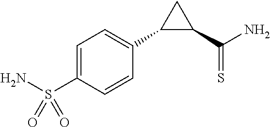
C1(C2=CC=C(S(N)(=O)=O)C=C2)C(C(N)=S)C1
